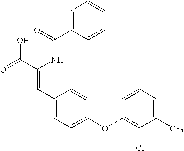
C1=C(C(=O)NC(C(=O)O)=CC2=CC=C(OC3=C(Cl)C([CF3])=CC=C3)C=C2)C=CC=C1
